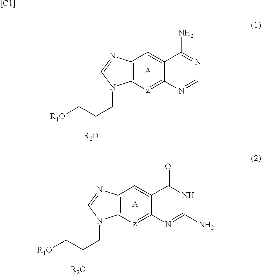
C12=C(N=CN1CC(C[R1O])[R2O])C=C1C(=[z]2)N=CN=C1N.[A].C12=C(N=CN1CC(C[R1O])[R2O])C=C1C(=[z]2)N=C(N)NC1=O.[A].[[C1]]
